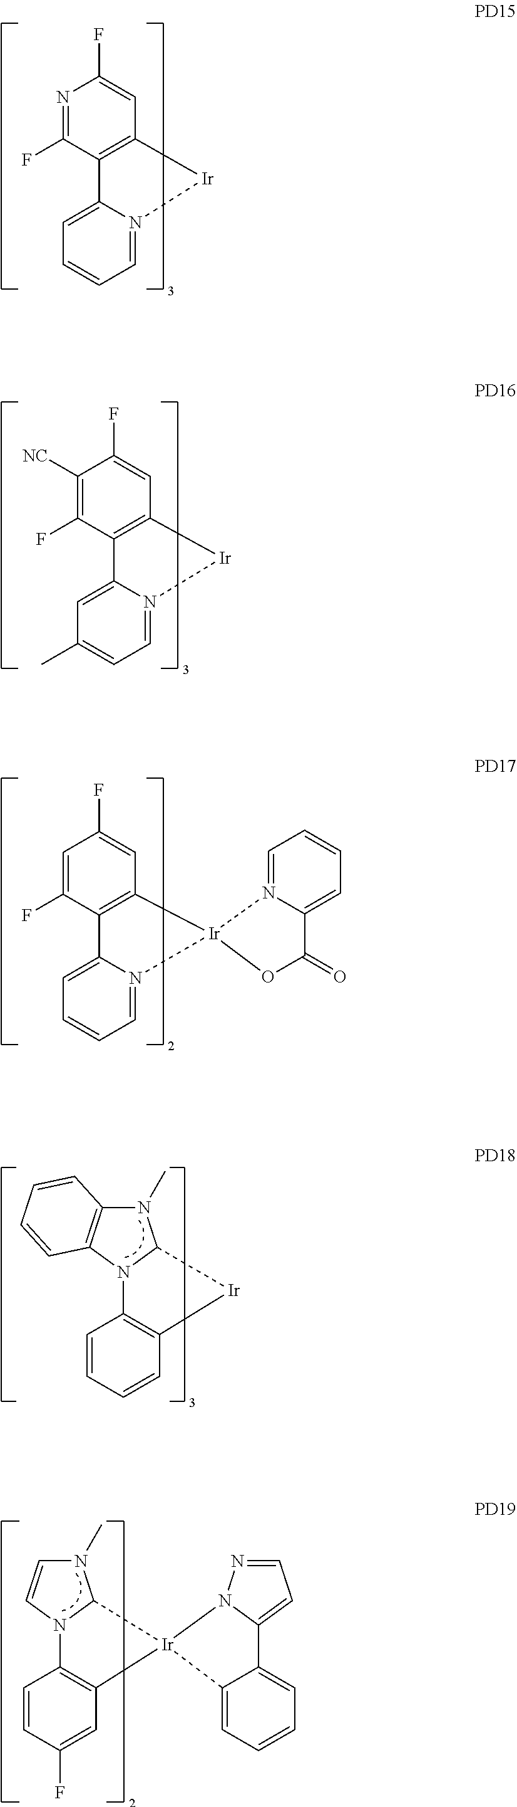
C1=N2C(=CC=C1)C1=C(C=C(F)N=C1F)[Ir]2.C1=N2C(=CC(C)=C1)C1=C(C=C(F)C([NC])=C1F)[Ir]2.C1=N2C(=CC=C1)C1=C(C=C(F)C=C1F)[Ir]21N2=CC=CC=C2C(=O)O1.C1=CC=CC2=C1[Ir]C1N2C2=C(N1C)C=CC=C2.C1=C(F)C=CC2=C1[Ir]1(C3N2C=CN3C)C2=CC=CC=C2C2=CC=NN21
